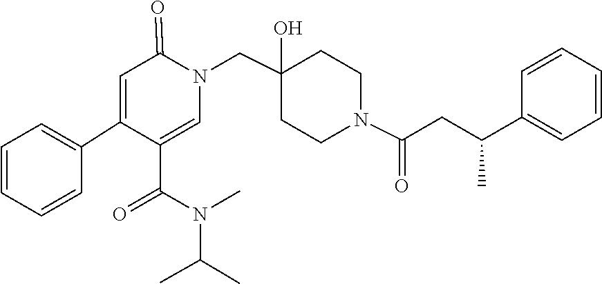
C1(C(=O)N(C)C(C)C)=CN(CC2(O)CCN(C(=O)CC(C3=CC=CC=C3)C)CC2)C(=O)C=C1C1=CC=CC=C1
